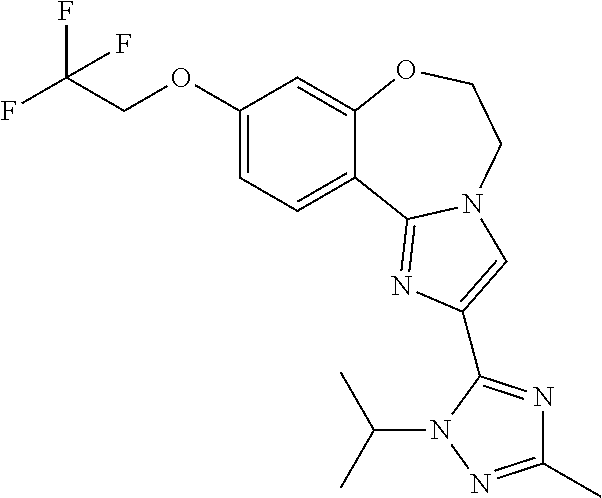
C1(OCC(F)(F)F)=CC=C2C(=C1)OCCN1C2=NC(C2=NC(C)=NN2C(C)C)=C1
